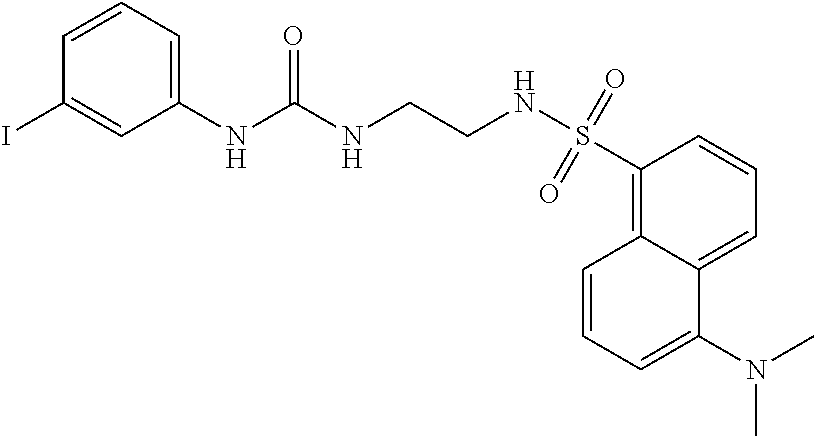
C12=CC=CC(S(NCCNC(NC3=CC=CC(I)=C3)=O)(=O)=O)=C1C=CC=C2N(C)C
